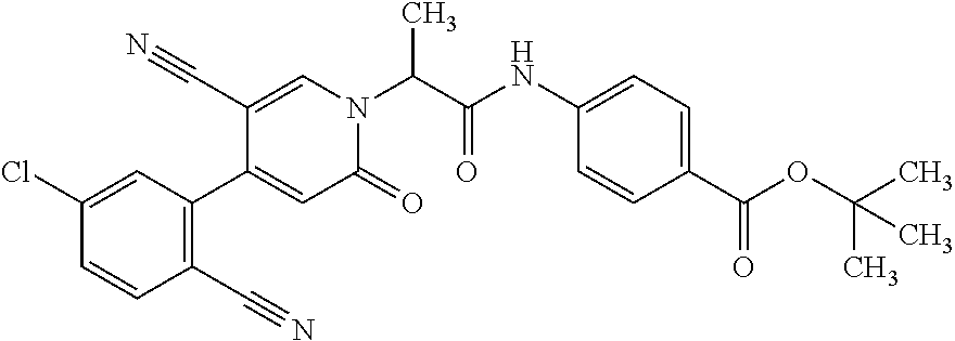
C1(C#N)=C(C2=CC(=O)N(C(C(NC3=CC=C(C(OC(C)(C)C)=O)C=C3)=O)C)C=C2C#N)C=C(Cl)C=C1
